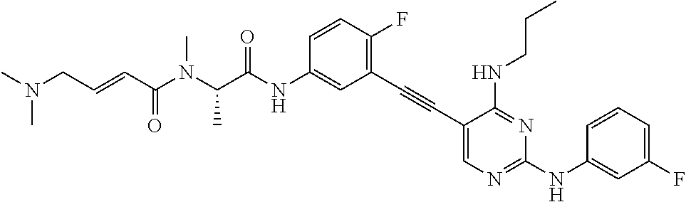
C1=C(NC(C(N(C(C=CCN(C)C)=O)C)C)=O)C=CC(F)=C1C#CC1=CN=C(NC2=CC(F)=CC=C2)N=C1NCCC
